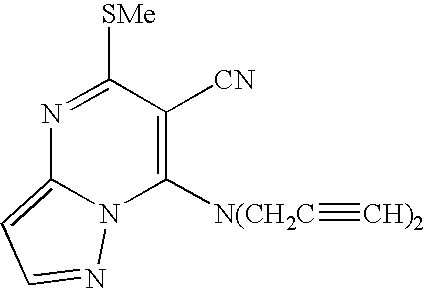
N1=C([SMe])C([CN])=C([N(CH2C]#[CH)2])N2C1=CC=N2
